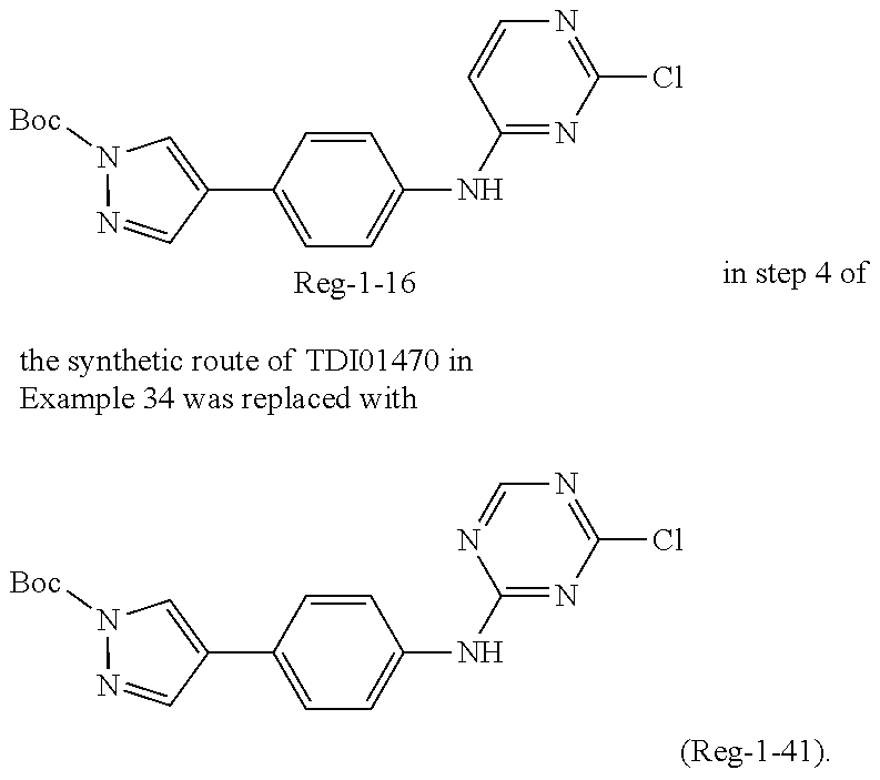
ClC1=NC=CC(NC2=CC=C(C3=CN([Boc])N=C3)C=C2)=N1.ClC1=NC=NC(NC2=CC=C(C3=CN([Boc])N=C3)C=C2)=N1
